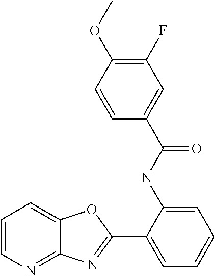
C1(NC(=O)C2=CC(F)=C(OC)C=C2)=CC=CC=C1C1=NC2=NC=CC=C2O1
